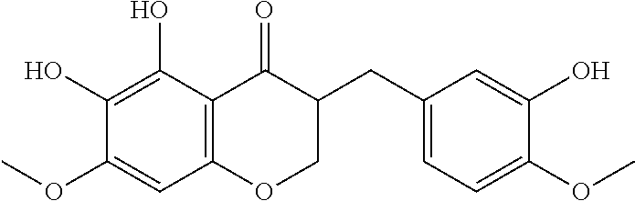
C12=C(C(O)=C(O)C(OC)=C1)C(=O)C(CC1=CC=C(OC)C(O)=C1)CO2
